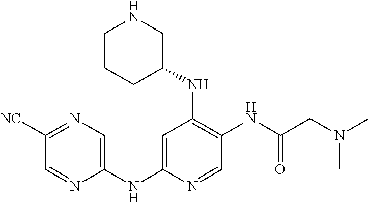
C1=C(NC2=CN=C([NC])C=N2)N=CC(NC(CN(C)C)=O)=C1NC1CNCCC1
